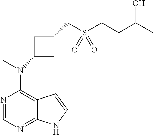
N1=CN=C2C(=C1N(C)C1CC(CS(CCC(C)O)(=O)=O)C1)C=CN2
